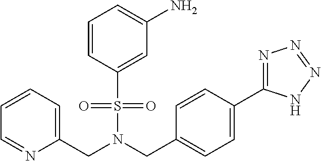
C1=CC=C(CN(S(=O)(=O)C2=CC(N)=CC=C2)CC2=CC=C(C3=NN=NN3)C=C2)N=C1
